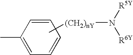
CC1=CC=CC=C1.C[(CH2)nY]N([R5Y])[R6Y]
